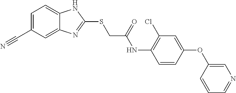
C12=CC(C#N)=CC=C1NC(SCC(NC1=C(Cl)C=C(OC3=CN=CC=C3)C=C1)=O)=N2
